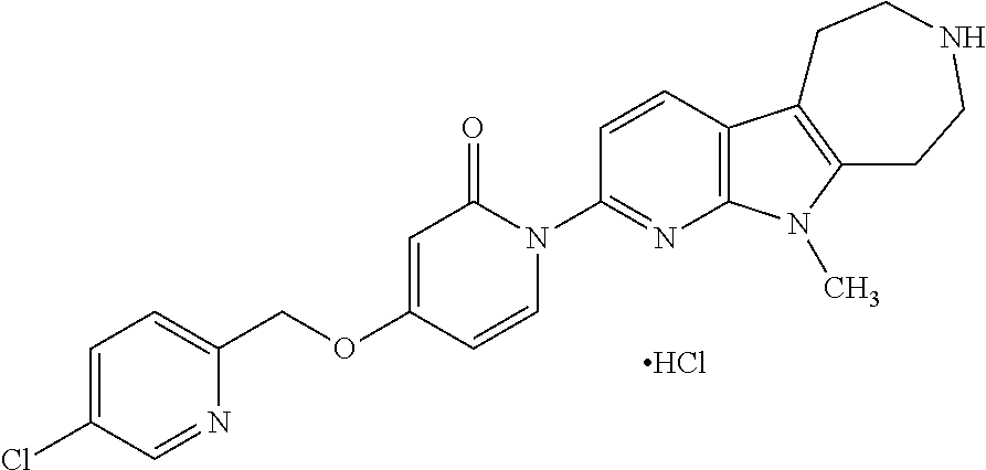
C1=C(Cl)C=NC(COC2=CC(=O)N(C3=NC4=C(C=C3)C3=C(N4C)CCNCC3)C=C2)=C1.Cl
